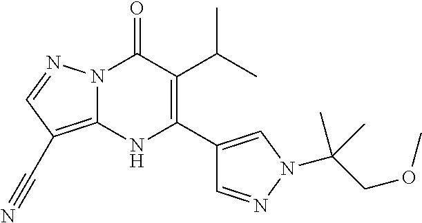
N12C(=C(C#N)C=N1)NC(C1=CN(C(COC)(C)C)N=C1)=C(C(C)C)C2=O
